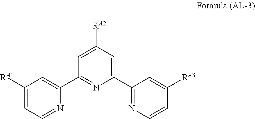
C1=C(C2=NC=CC([RA3])=C2)N=C(C2=CC([RA1])=CC=N2)C=C1[RA2]
